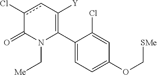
C1(C2=C([Y])cc(Cl)C(=O)N2C[Me])=CC=C(OC[SMe])C=C1Cl
